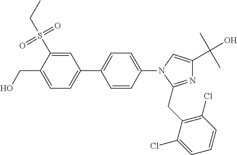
C1=C(CO)C(S(=O)(=O)CC)=CC(C2=CC=C(N3C(CC4=C(Cl)C=CC=C4Cl)=NC(C(C)(C)O)=C3)C=C2)=C1
